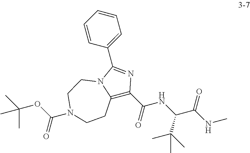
C1=CC=C(C2=NC(C(NC(C(NC)=O)C(C)(C)C)=O)=C3N2CCN(C(OC(C)(C)C)=O)CC3)C=C1
